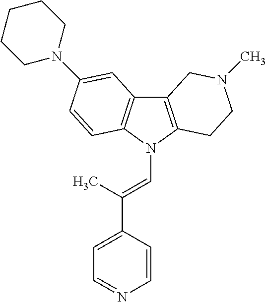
C12=C(N(C=C(C3=CC=NC=C3)C)C3=C1C=C(N1CCCCC1)C=C3)CCN(C)C2
